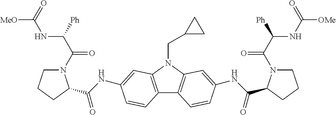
C12=C(N(CC3CC3)C3=C1C=CC(NC(=O)C1N(C(C([Ph])NC([OMe])=O)=O)CCC1)=C3)C=C(NC(=O)C1N(C(C([Ph])NC([MeO])=O)=O)CCC1)C=C2
